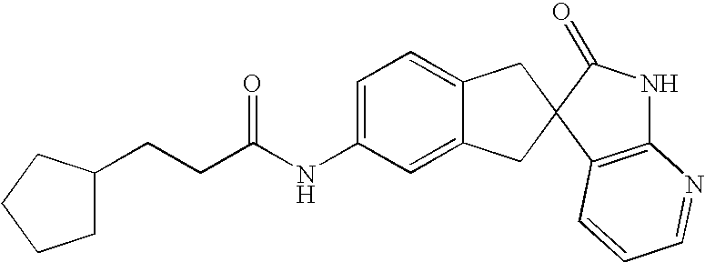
C1=C(NC(CCC2CCCC2)=O)C=C2C(=C1)CC1(C2)C2=C(NC1=O)N=CC=C2
